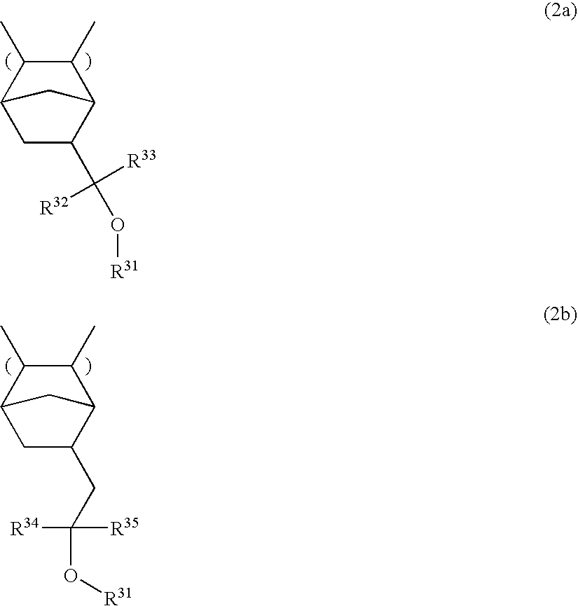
C1(C)C(C)C2CC(C(O[R31])([R33])[R32])C1C2.C1(C)C(C)C2CC(CC(O[R31])([R34])[R35])C1C2
